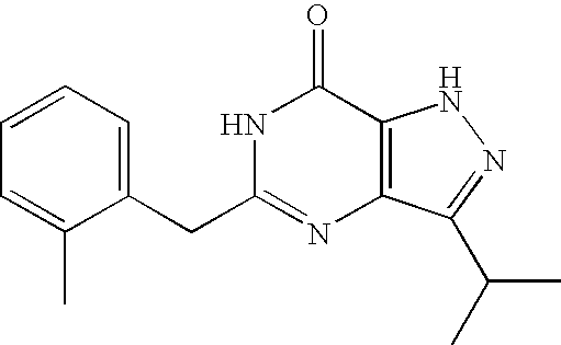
C1=C(CC2=NC3=C(C(=O)N2)NN=C3C(C)C)C(C)=CC=C1
